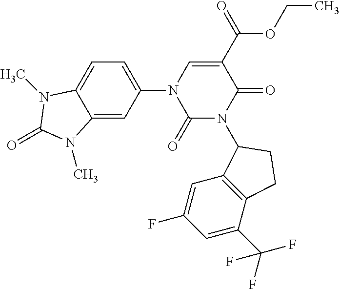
C1=C(N2C(=O)N(C3C4=C(C(C(F)(F)F)=CC(F)=C4)CC3)C(=O)C(C(=O)OCC)=C2)C=C2C(=C1)N(C)C(=O)N2C
